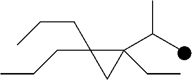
C1(C(C)C)(CC)C(CCC)(CCC)C1
